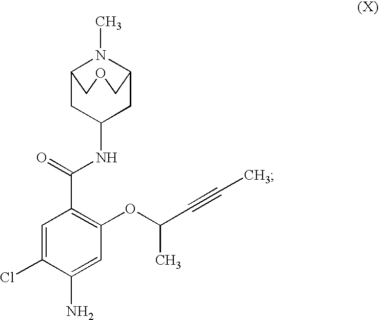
C1=C(Cl)C(N)=CC(OC(C)C#CC)=C1C(=O)NC1CC2N(C)C(C1)COC2
